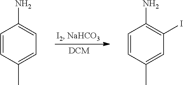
C1=CC(C)=CC=C1N.C1=CC(C)=CC(I)=C1N
